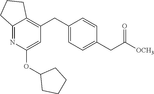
C12=NC(OC3CCCC3)=CC(CC3=CC=C(CC([OCH3])=O)C=C3)=C1CCC2
